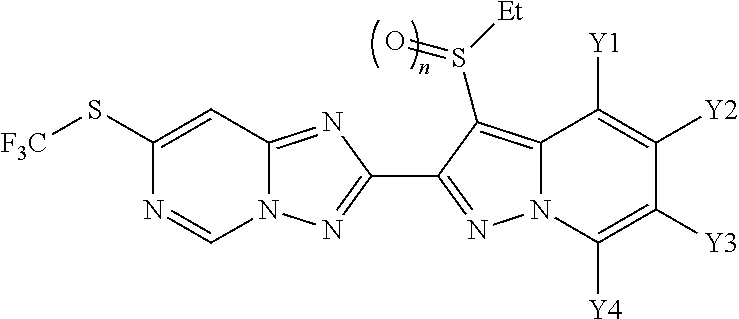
N12C(=NC(C3=NN4C(=C3S([Et])=O)C([Y1])=C([Y2])C([Y3])=C4[Y4])=N1)C=C(S[F3C])N=C2
